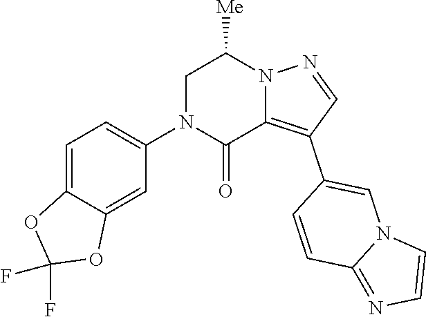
C1=C2C(=CC(N3C(=O)C4=C(C5=CN6C(=NC=C6)C=C5)C=NN4C([Me])C3)=C1)OC(F)(F)O2
